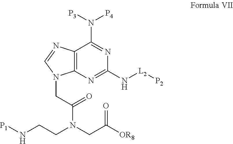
C(C(N(CC([OR8])=O)CCN[P1])=O)N1C2=C(N=C1)C(N([P3])[P4])=NC(N[L2][P2])=N2
